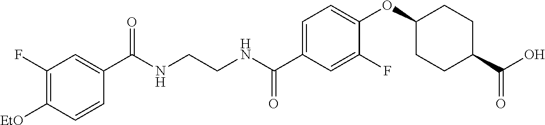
C1(C(NCCNC(C2=CC=C(OC3CCC(C(O)=O)CC3)C(F)=C2)=O)=O)=CC(F)=C([EtO])C=C1
